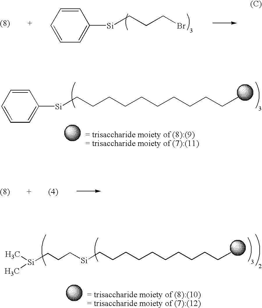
C1=CC=CC=C1[Si]CCCBr.C1=CC=CC=C1[Si]CCCCCCCCCCC.[Si](CCCCCCCCCCC)CCC[Si](C)C
